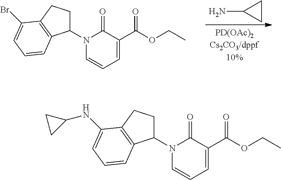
NC1CC1.N1(C2CCC3=C2C=CC=C3Br)C=CC=C(C(OCC)=O)C1=O.N1(C2CCC3=C2C=CC=C3NC2CC2)C=CC=C(C(OCC)=O)C1=O
